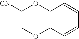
C1(OC[CN])=C(OC)C=CC=C1
